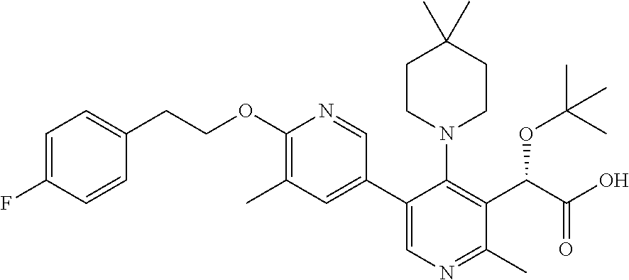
C1=C(F)C=CC(CCOC2=C(C)C=C(C3=CN=C(C)C(C(C(O)=O)OC(C)(C)C)=C3N3CCC(C)(C)CC3)C=N2)=C1
